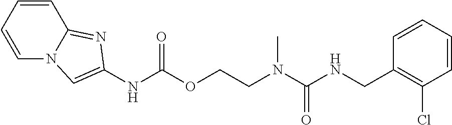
C1=CC(CNC(N(CCOC(NC2=CN3C=CC=CC3=N2)=O)C)=O)=C(Cl)C=C1
